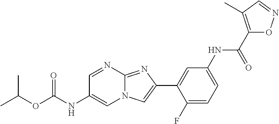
C1=NC2=NC(C3=CC(NC(C4=C(C)C=NO4)=O)=CC=C3F)=CN2C=C1NC(OC(C)C)=O
